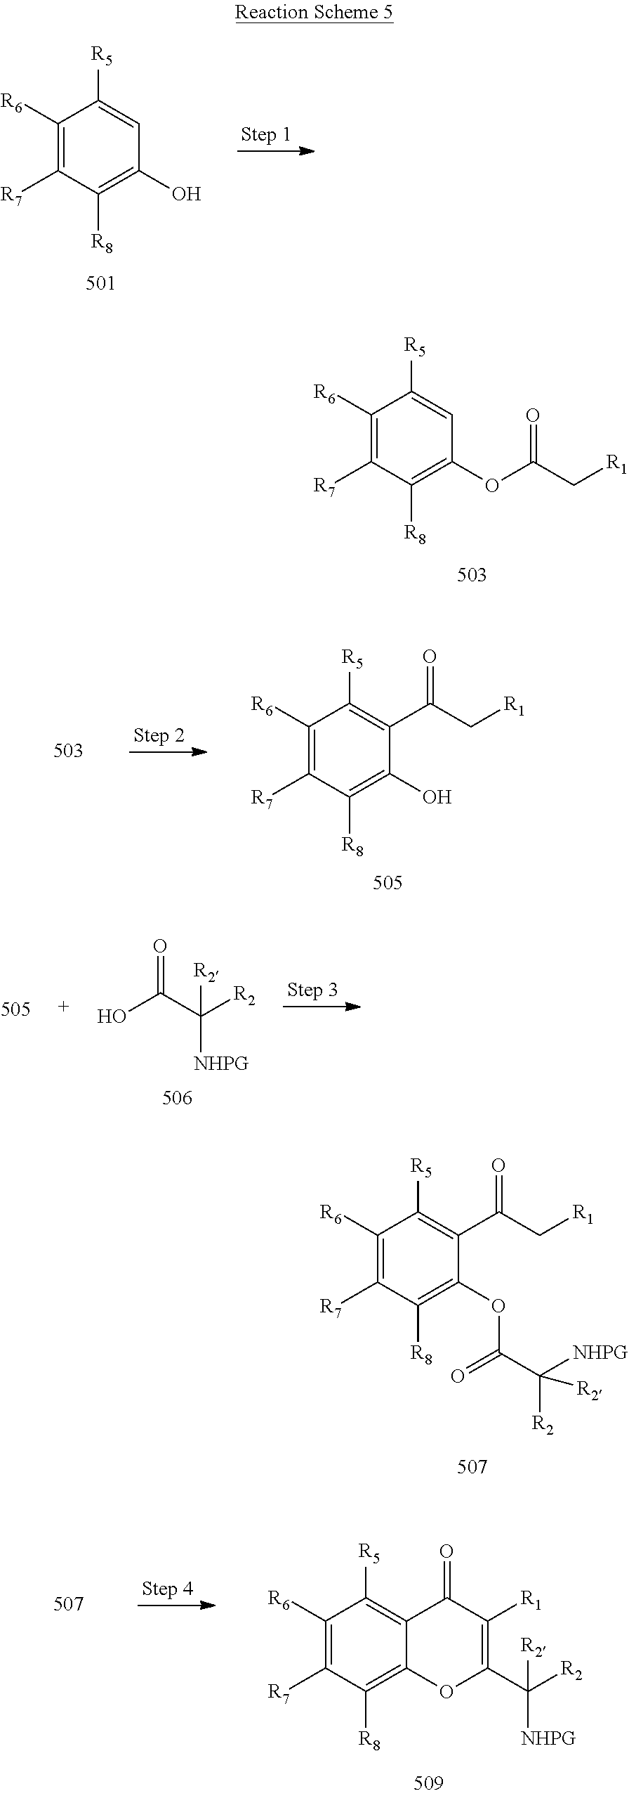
C1([R7])=C([R6])C([R5])=CC(O)=C1[R8].C1([R7])=C([R6])C([R5])=CC(OC(C[R1])=O)=C1[R8].C1([R7])=C([R6])C([R5])=C(C(C[R1])=O)C(O)=C1[R8].OC(C([R2])([NHPG])[R2])=O.C1([R7])=C([R6])C([R5])=C(C(C[R1])=O)C(OC(C([R2])([R2])[NHPG])=O)=C1[R8].C1([R7])=C([R6])C([R5])=C2C(=C1[R8])OC(C([NHPG])([R2])[R2])=C([R1])C2=O
